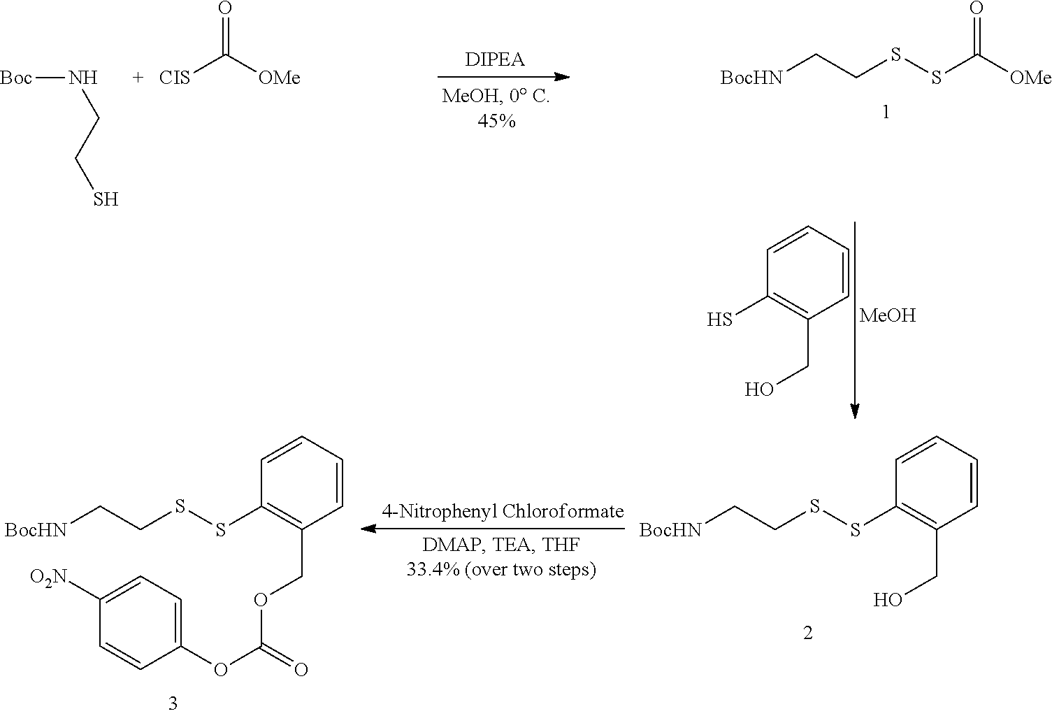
[BocHN]CCSSC([OMe])=O.[Boc]NCCS.O=C([CIS])[OMe].C1=CC=CC(CO)=C1S.[MeOH].[BocHN]CCSSC1=C(CO)C=CC=C1.[BocHN]CCSSC1=C(COC(=O)OC2=CC=C([O2N])C=C2)C=CC=C1
